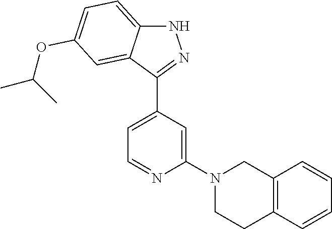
N1C2=CC=C(OC(C)C)C=C2C(C2=CC=NC(N3CCC4=C(C3)C=CC=C4)=C2)=N1
